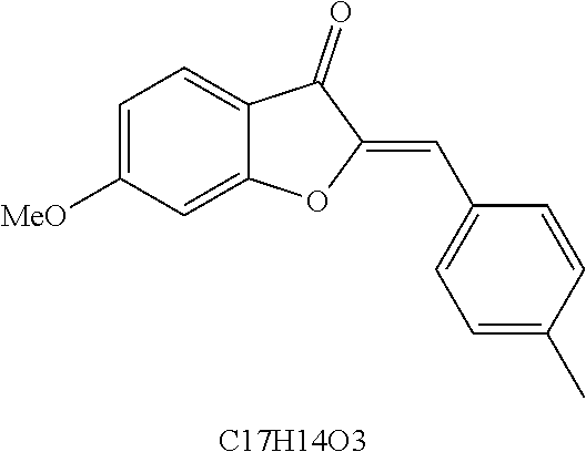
C1=C([MeO])C=C2C(=C1)C(=O)C(=CC1=CC=C(C)C=C1)O2.[C17H14O3]
